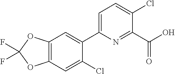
FC1(F)OC2=C(O1)C=C(C1=CC=C(Cl)C(C(O)=O)=N1)C(Cl)=C2
